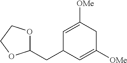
C1(CC2C=C([OMe])CC([OMe])=C2)OCCO1
